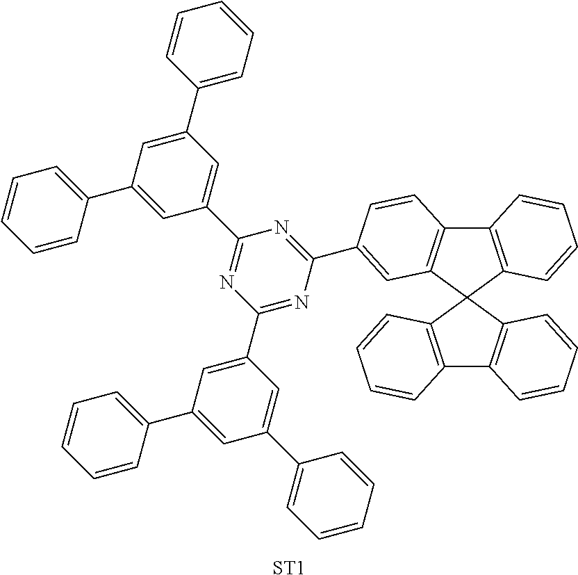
C12=C(C=CC=C1)C1(C3=C2C=CC(C2=NC(C4=CC(C5=CC=CC=C5)=CC(C5=CC=CC=C5)=C4)=NC(C4=CC(C5=CC=CC=C5)=CC(C5=CC=CC=C5)=C4)=N2)=C3)C2=C(C3=C1C=CC=C3)C=CC=C2.[ST1]
